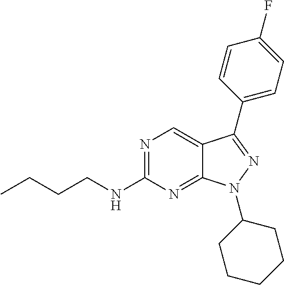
N1=C(NCCCC)N=C2C(=C1)C(C1=CC=C(F)C=C1)=NN2C1CCCCC1
